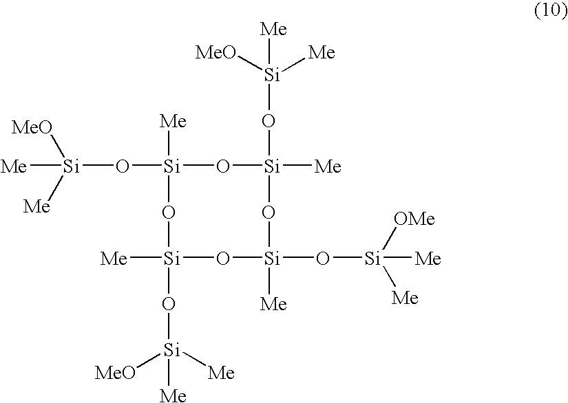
[Si](O[Si]1([Me])O[Si]([Me])(O[Si]([MeO])([Me])[Me])O[Si](O[Si]([Me])([OMe])[Me])([Me])O[Si]([Me])(O[Si]([MeO])([Me])[Me])O1)([MeO])([Me])[Me]
